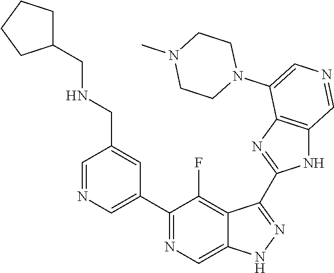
C1(C2=CN=CC(CNCC3CCCC3)=C2)=NC=C2C(=C1F)C(C1=NC3=C(N1)C=NC=C3N1CCN(C)CC1)=NN2
